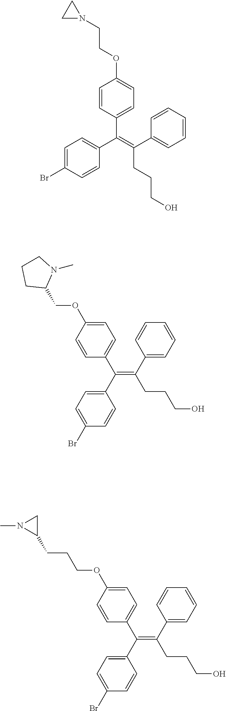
C(=C(C1=CC=CC=C1)CCCO)(C1=CC=C(Br)C=C1)C1=CC=C(OCC2N(C)CCC2)C=C1.C(=C(C1=CC=CC=C1)CCCO)(C1=CC=C(Br)C=C1)C1=CC=C(OCCN2CC2)C=C1.C(=C(C1=CC=CC=C1)CCCO)(C1=CC=C(Br)C=C1)C1=CC=C(OCCCC2CN2C)C=C1
